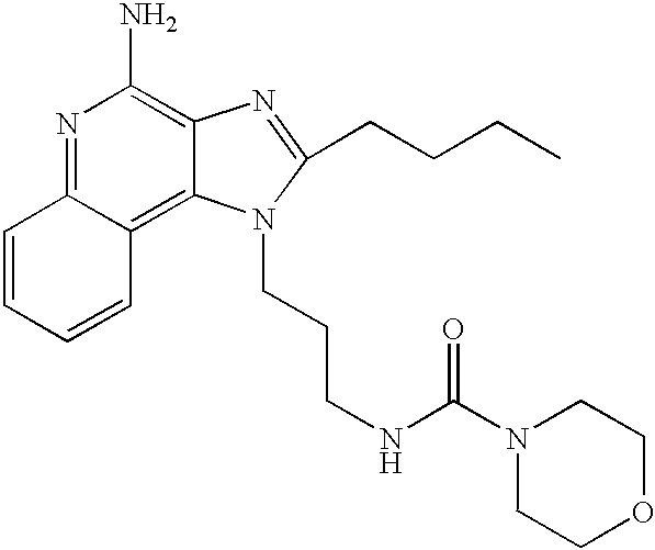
N1=C2C(=C3C(=C1N)N=C(CCCC)N3CCCNC(N1CCOCC1)=O)C=CC=C2
